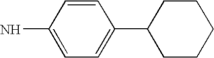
C1=CC(N)=CC=C1C1CCCCC1
